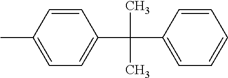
C1=CC(C)=CC=C1C(C1=CC=CC=C1)(C)C
